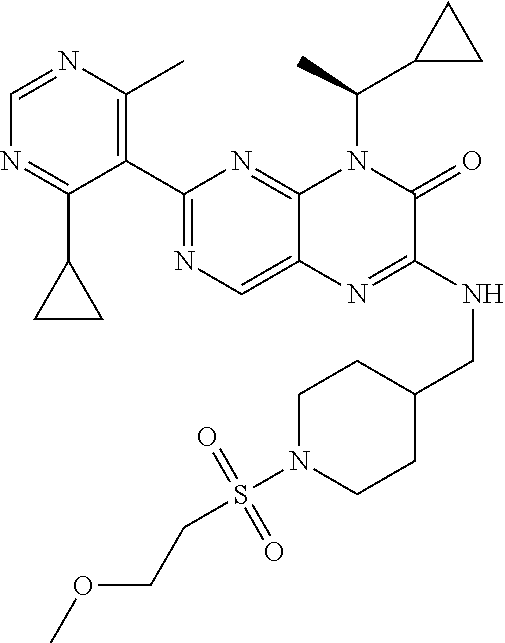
C1=NC(C)=C(C2=NC=C3C(=N2)N(C(C2CC2)C)C(=O)C(NCC2CCN(S(CCOC)(=O)=O)CC2)=N3)C(C2CC2)=N1
